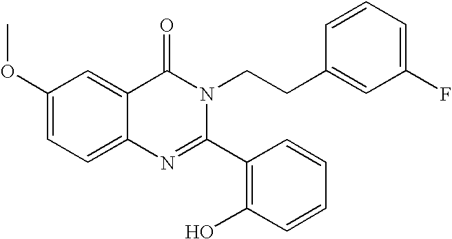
C1(OC)=CC=C2C(=C1)C(=O)N(CCC1=CC(F)=CC=C1)C(C1=C(O)C=CC=C1)=N2
